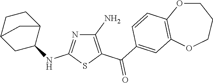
C1(N)=C(C(C2=CC3=C(C=C2)OCCCO3)=O)SC(NC2CC3CCC2C3)=N1
